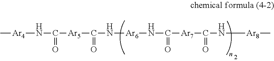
[Ar5](C(N[Ar6]NC([Ar7]C(N[Ar8]C)=O)=O)=O)C(=O)N[Ar4]C
